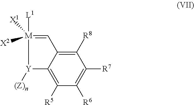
[Y]1([(Z)n])C2=C([R5])C([R6])=C([R7])C([R8])=C2C=[M]1([X1])([L1])[X2]
